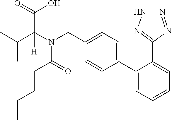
C(C(N(CC1=CC=C(C2=CC=CC=C2C2=NNN=N2)C=C1)C(=O)CCCC)(C(C)C)[H])(=O)O
